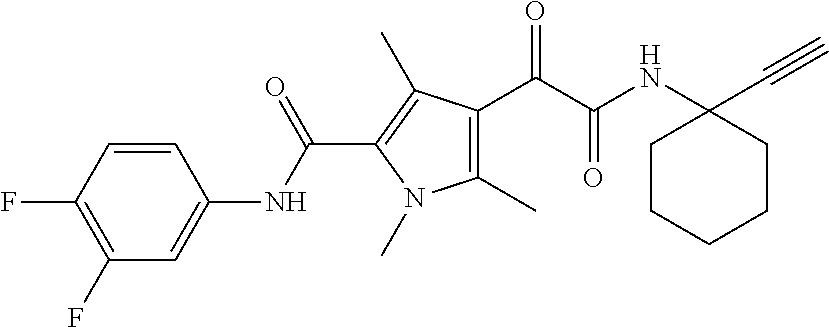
C1(C)=C(C(=O)C(=O)NC2(C#C)CCCCC2)C(C)=C(C(NC2=CC(F)=C(F)C=C2)=O)N1C
